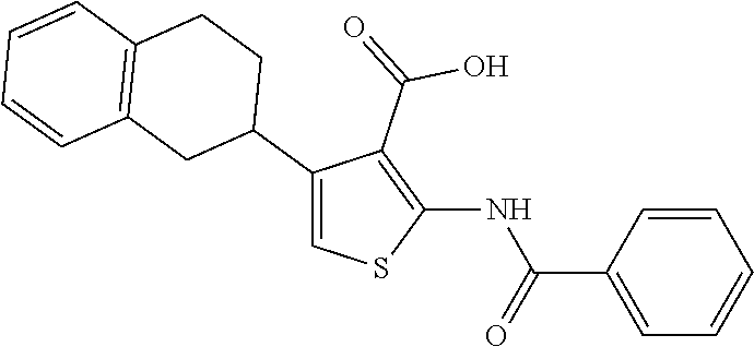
C1=CC(C(=O)NC2=C(C(=O)O)C(C3CCC4=C(C3)C=CC=C4)=CS2)=CC=C1
